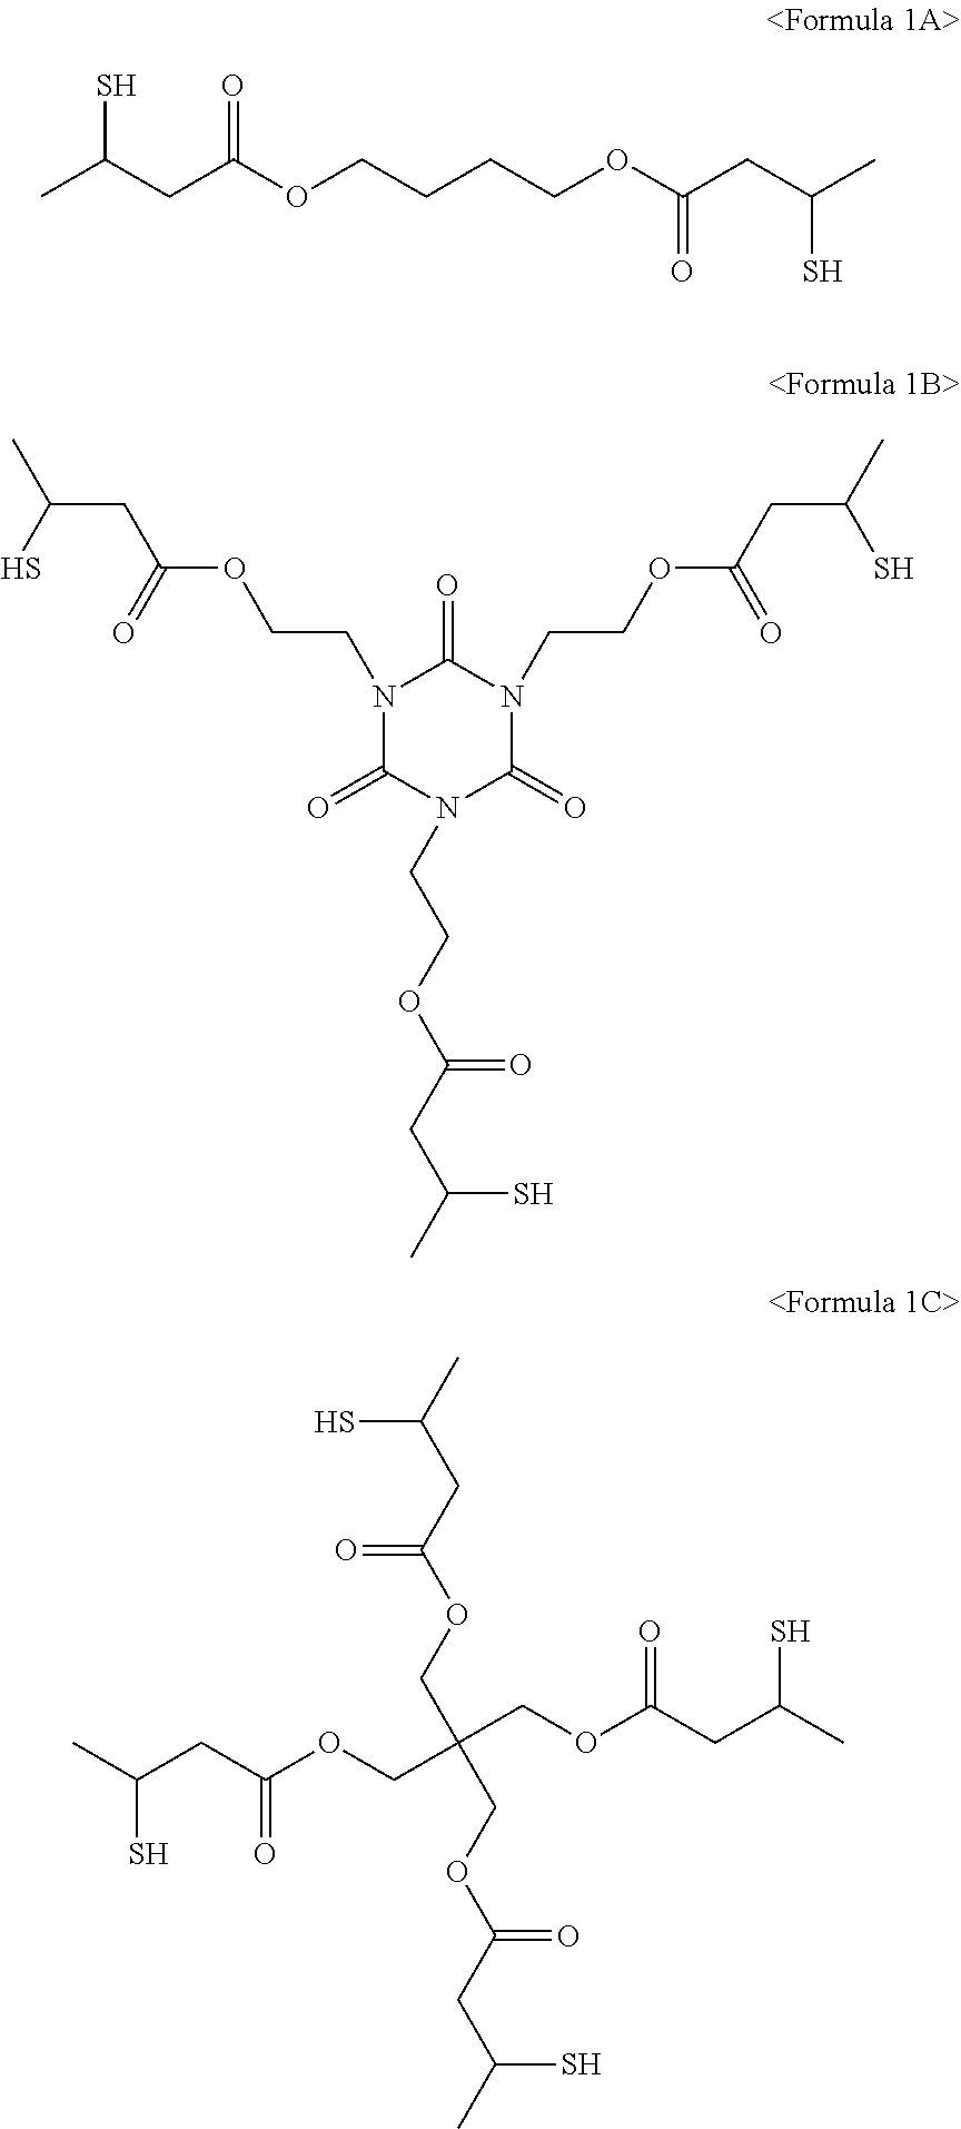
CC(CC(OCCCCOC(CC(C)S)=O)=O)S.N1(CCOC(CC(C)S)=O)C(=O)N(CCOC(=O)CC(S)C)C(=O)N(CCOC(CC(C)S)=O)C1=O.C(COC(=O)CC(S)C)(COC(CC(C)S)=O)(COC(CC(C)S)=O)COC(=O)CC(C)S
